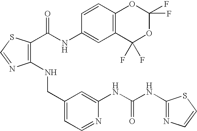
C1(NCC2=CC=NC(NC(NC3=NC=CS3)=O)=C2)=C(C(NC2=CC3=C(C=C2)OC(F)(F)OC3(F)F)=O)SC=N1
